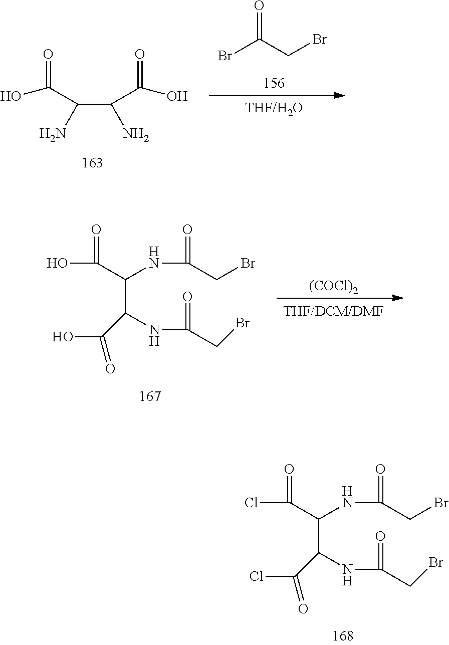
C(C(C(=O)Cl)NC(=O)CBr)(C(=O)Cl)NC(=O)CBr.C(C(C(=O)O)NC(=O)CBr)(C(=O)O)NC(=O)CBr.[(COCl)2].[THF/DCM/DMF].O=C(CBr)Br.C(C(N)C(=O)O)(N)C(O)=O
